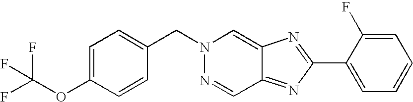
C1=C(OC(F)(F)F)C=CC(CN2N=CC3=NC(C4=CC=CC=C4F)=NC3=C2)=C1
